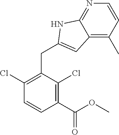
C1(Cl)=C(CC2=CC3=C(C)C=CN=C3N2)C(Cl)=C(C(OC)=O)C=C1
